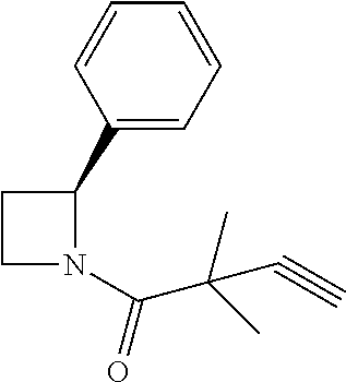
C1=CC(C2CCN2C(C(C)(C)C#C)=O)=CC=C1
